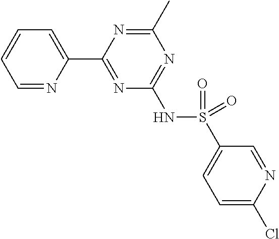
C1=NC(C2=NC(NS(C3=CC=C(Cl)N=C3)(=O)=O)=NC(C)=N2)=CC=C1
